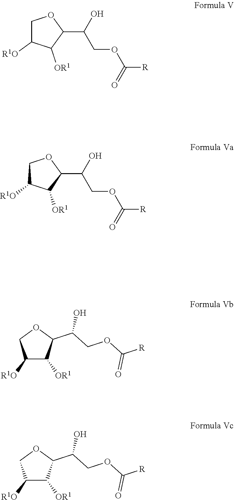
C1C([R1O])C([OR1])C(C(O)COC([R])=O)O1.C1C([R1O])C([OR1])C(C(O)COC([R])=O)O1.C1([R1O])C([OR1])C(C(COC([R])=O)O)OC1.C1([R1O])C([OR1])C(C(COC([R])=O)O)OC1
